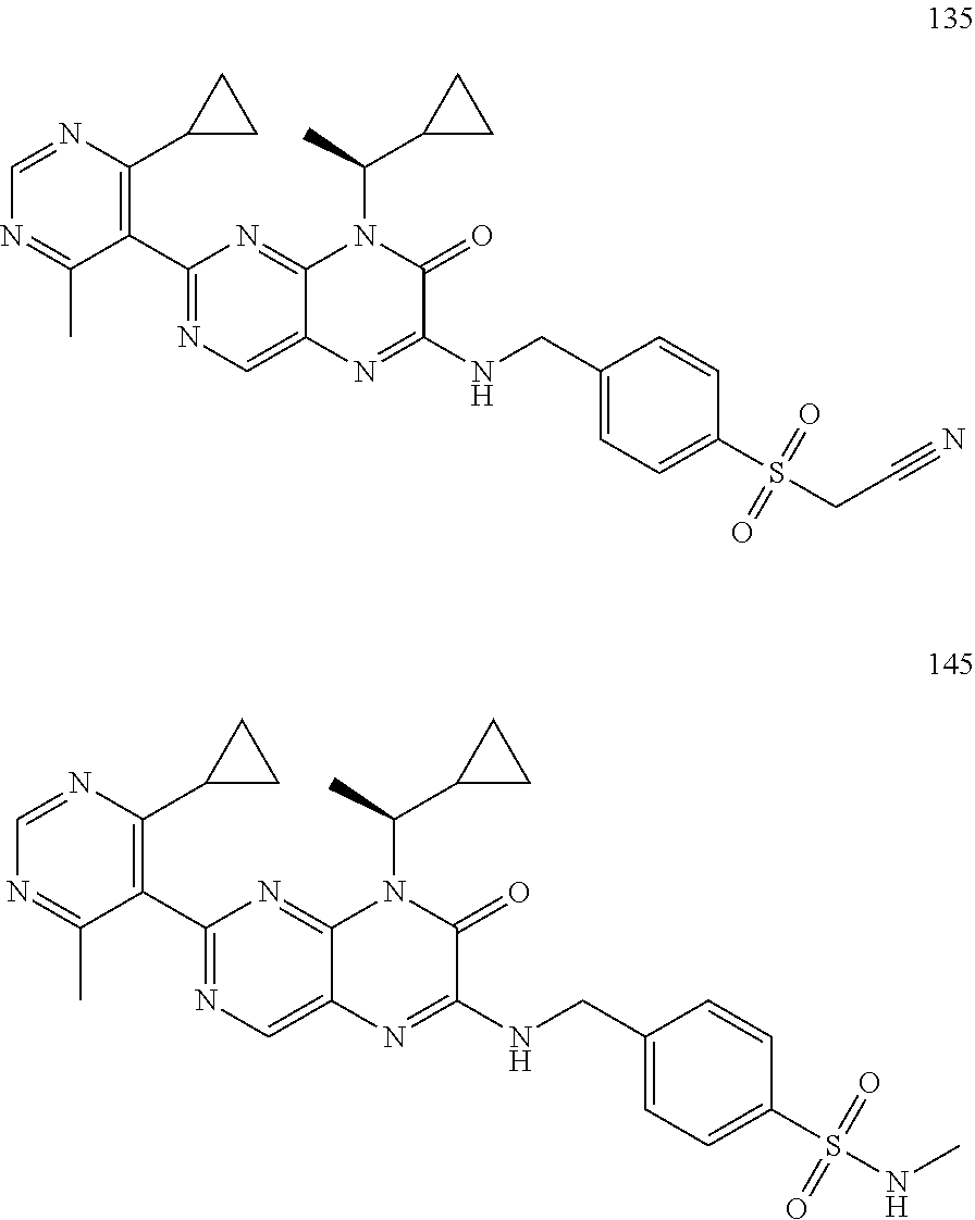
C1(C2=C(C3CC3)N=CN=C2C)=NC=C2C(=N1)N(C(C)C1CC1)C(=O)C(NCC1=CC=C(S(=O)(=O)NC)C=C1)=N2.C1(C2=C(C3CC3)N=CN=C2C)=NC=C2C(=N1)N(C(C)C1CC1)C(=O)C(NCC1=CC=C(S(=O)(=O)CC#N)C=C1)=N2
